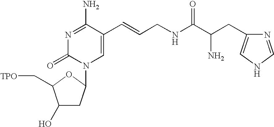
N1=C(N)C(C=CCNC(C(CC2=CNC=N2)N)=O)=CN(C2CC(O)C(C[TPO])O2)C1=O
